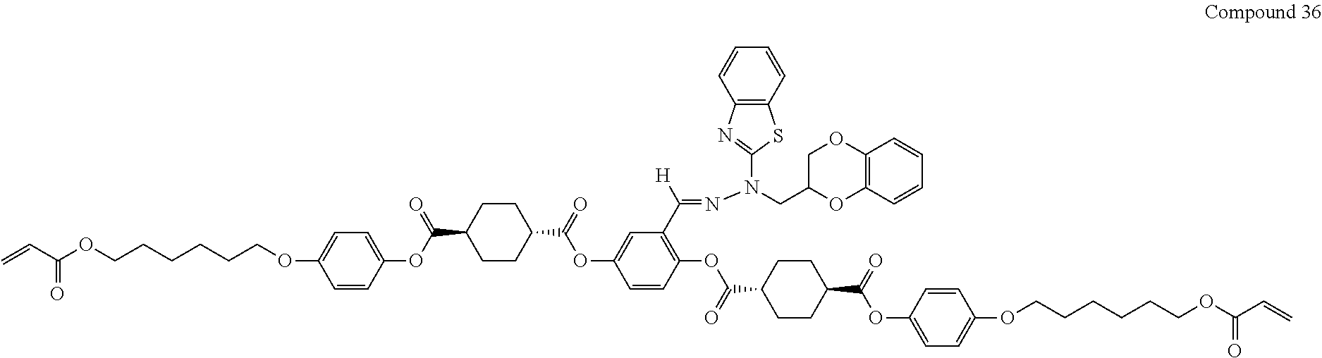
C=CC(OCCCCCCOC1=CC=C(OC(C2CCC(C(=O)OC3=CC(C(=NN(C4=NC5=C(S4)C=CC=C5)CC4COC5=C(C=CC=C5)O4)[H])=C(OC(C4CCC(C(OC5=CC=C(OCCCCCCOC(C=C)=O)C=C5)=O)CC4)=O)C=C3)CC2)=O)C=C1)=O
